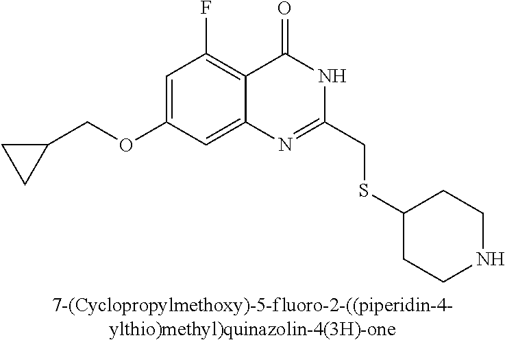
[7-(Cyclopropylmethoxy)-5-fluoro-2-((piperidin-4-ylthio)methyl)quinazolin-4(3H)-one].C1(OCC2CC2)=CC(F)=C2C(=C1)N=C(CSC1CCNCC1)NC2=O
